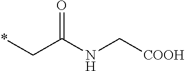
*CC(NC[COOH])=O
